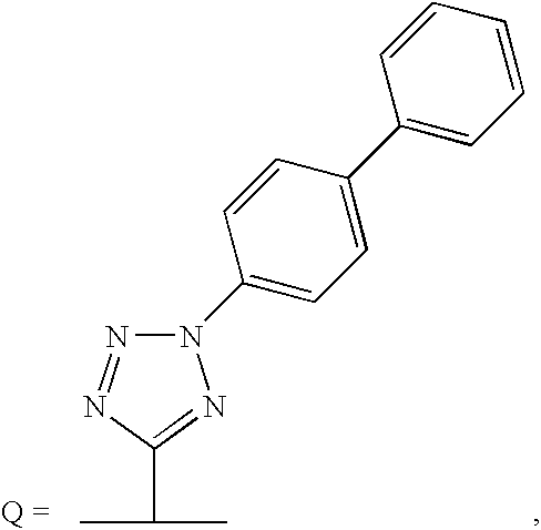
N1=NC(C(C)C)=NN1C1=CC=C(C2=CC=CC=C2)C=C1
